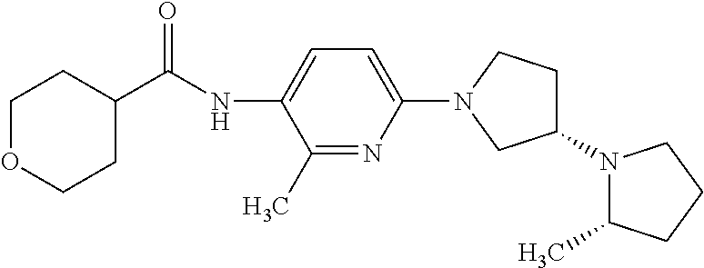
C1(N2CC(N3C(C)CCC3)CC2)=CC=C(NC(C2CCOCC2)=O)C(C)=N1
